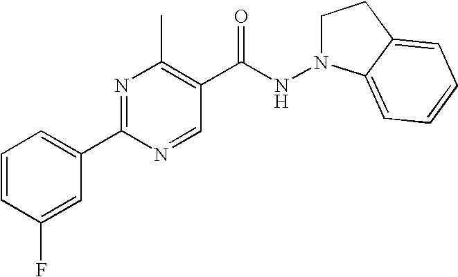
C1=CC(F)=CC(C2=NC(C)=C(C(NN3CCC4=CC=CC=C34)=O)C=N2)=C1
